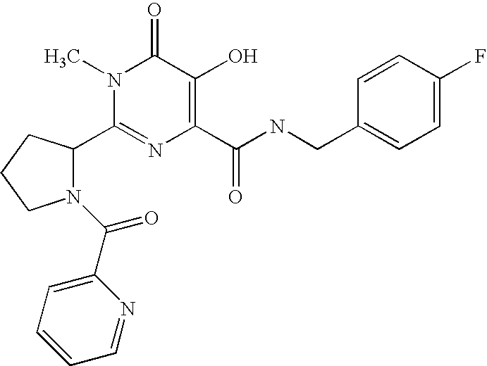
C1(C2N(C(=O)C3=CC=CC=N3)CCC2)=NC(C(NCC2=CC=C(F)C=C2)=O)=C(O)C(=O)N1C
